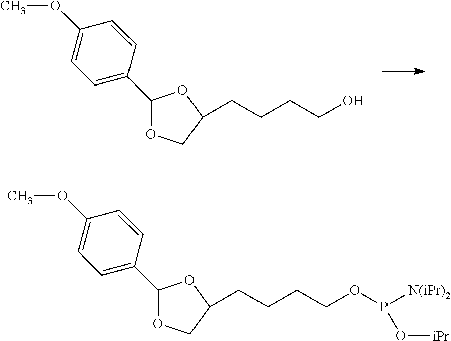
C(CCCO)C1COC(C2=CC=C(OC)C=C2)O1.[N(iPr)2]P(OCCCCC1COC(C2=CC=C(OC)C=C2)O1)O[iPr]
